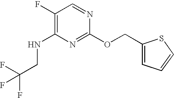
C1(F)=C(NCC(F)(F)F)N=C(OCC2=CC=CS2)N=C1
